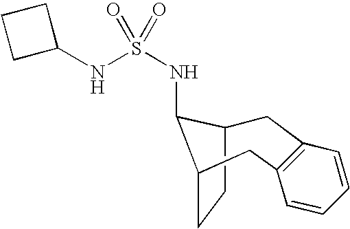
C1C2CCC(C2NS(NC2CCC2)(=O)=O)CC2=C1C=CC=C2
